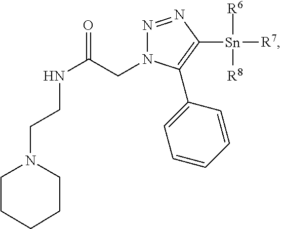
N1=NC([Sn]([R6])([R7])[R8])=C(C2=CC=CC=C2)N1CC(NCCN1CCCCC1)=O
